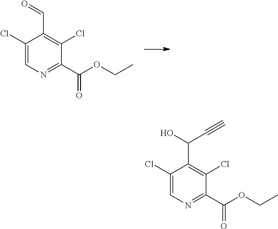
C1(C(OCC)=O)=NC=C(Cl)C(C=O)=C1Cl.C1(C(OCC)=O)=NC=C(Cl)C(C(O)C#C)=C1Cl
